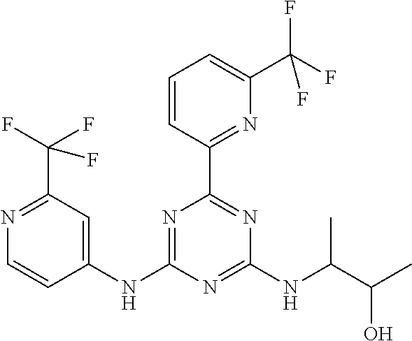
C1(NC2=NC(C3=NC(C(F)(F)F)=CC=C3)=NC(NC(C(C)O)C)=N2)=CC(C(F)(F)F)=NC=C1
